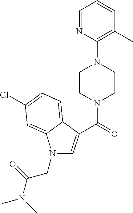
C1=NC(N2CCN(C(=O)C3=CN(CC(N(C)C)=O)C4=CC(Cl)=CC=C34)CC2)=C(C)C=C1
